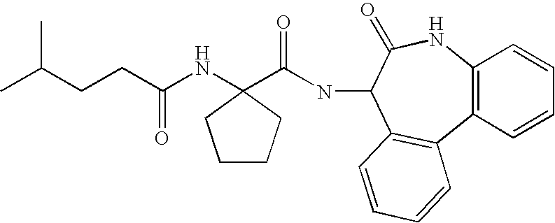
C12=C(C=CC=C1)C1=C(C(NC(=O)C3(NC(CCC(C)C)=O)CCCC3)C(=O)N2)C=CC=C1
